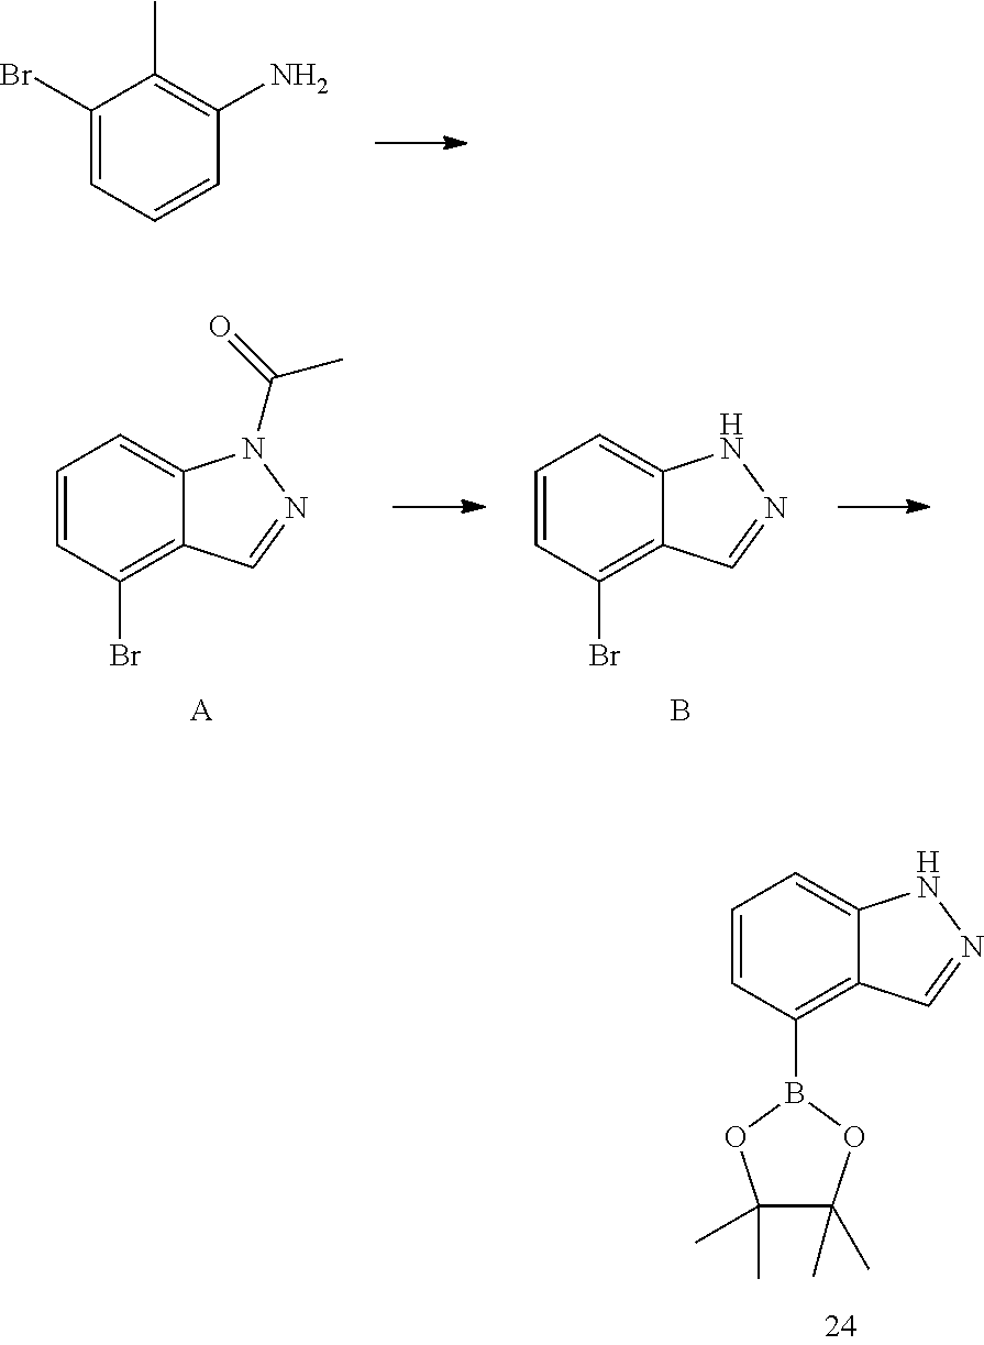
C1=CC(B2OC(C)(C)C(C)(C)O2)=C2C(=C1)NN=C2.C1(Br)=CC=CC(N)=C1C.C1=CC(Br)=C2C(=C1)N(C(=O)C)N=C2.[A].C1=CC(Br)=C2C(=C1)NN=C2.B
